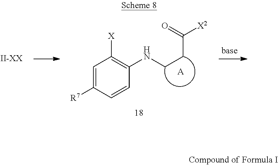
[X]C1=C(NCCC([X2])=O)C=CC([R7])=C1.[A].[II-XX]
